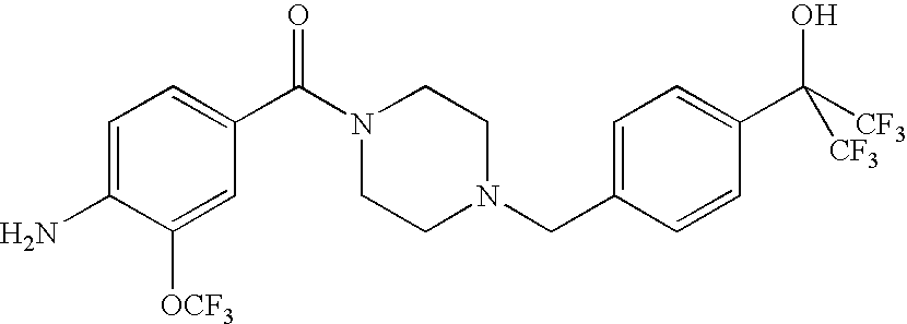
NC1=CC=C(C(N2CCN(CC3=CC=C(C([CF3])(O)[CF3])C=C3)CC2)=O)C=C1[OCF3]
